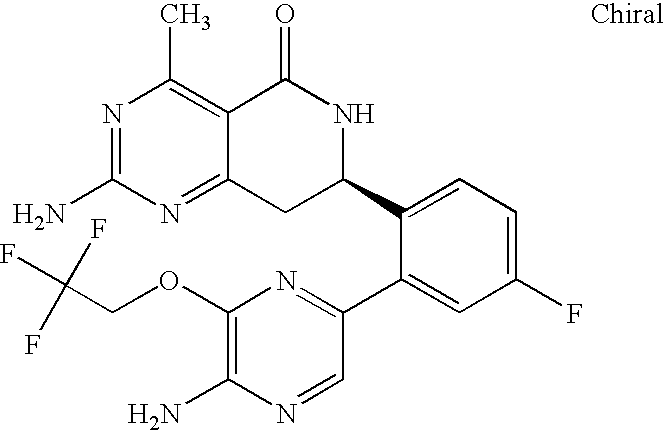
N1=C(N)N=C2C(=C1C)C(=O)NC(C1=CC=C(F)C=C1C1=NC(OCC(F)(F)F)=C(N)N=C1)C2
